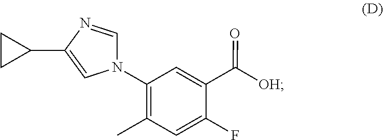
[OH]C(C1=CC(N2C=NC(C3CC3)=C2)=C(C)C=C1F)=O
